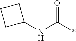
N(C(*)=O)C1CCC1
